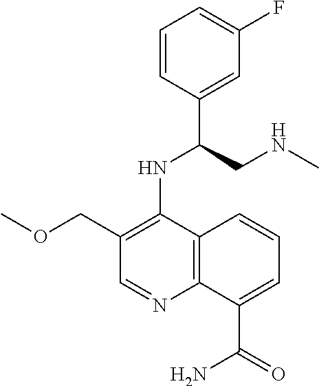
C1=CC(C(CNC)NC2=C(COC)C=NC3=C2C=CC=C3C(=O)N)=CC(F)=C1
